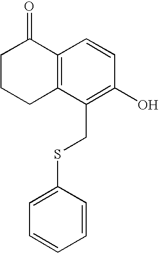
C1CCC2=C(C1=O)C=CC(O)=C2CSC1=CC=CC=C1
